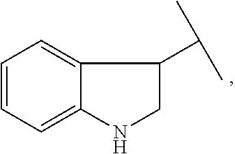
N1CC(C(C)C)C2=CC=CC=C12
